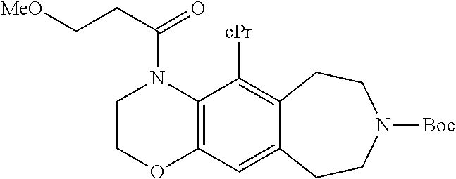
C12=C(C([cPr])=C3C(=C1)CCN([Boc])CC3)N(C(CC[MeO])=O)CCO2
